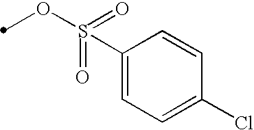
C1(S(OC)(=O)=O)=CC=C(Cl)C=C1
